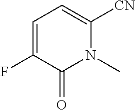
C1=C([CN])N(C)C(=O)C(F)=C1
